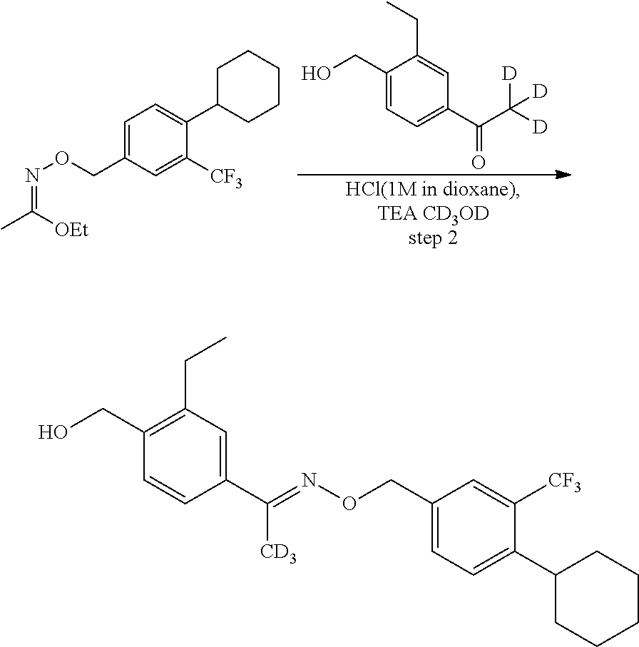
C1=C(CON=C(C)[OEt])C=C([CF3])C(C2CCCCC2)=C1.C1(CO)=CC=C(C(C([D])([D])[D])=O)C=C1CC.C1(CON=C([CD3])C2=CC(CC)=C(CO)C=C2)=CC=C(C2CCCCC2)C([CF3])=C1
